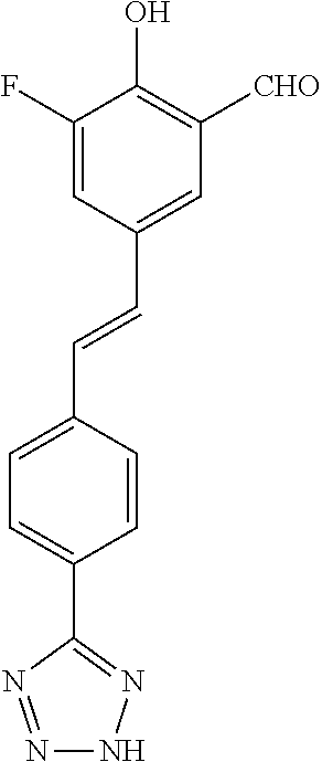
C1=C(F)C(O)=C([CHO])C=C1C=CC1=CC=C(C2=NNN=N2)C=C1
